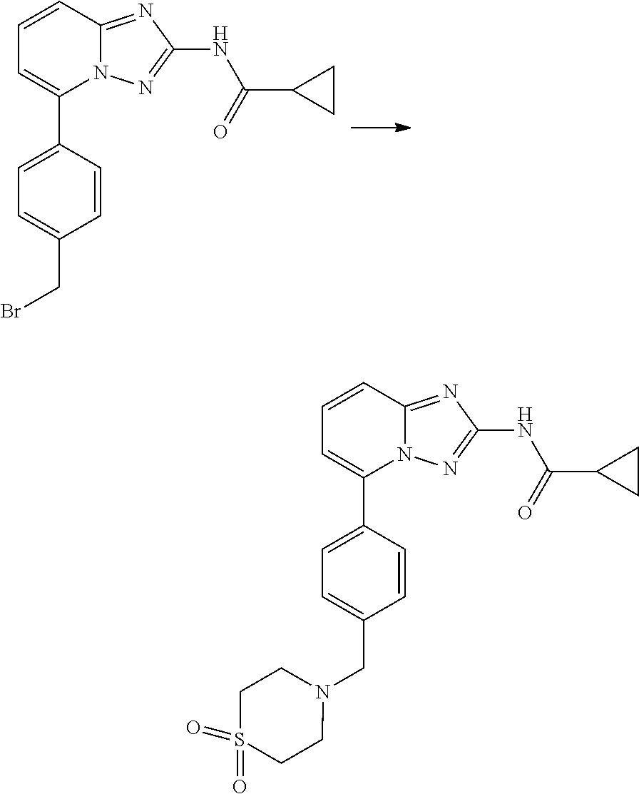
C1=CC=C(C2=CC=C(CBr)C=C2)N2C1=NC(NC(=O)C1CC1)=N2.C1=CC=C(C2=CC=C(CN3CCS(=O)(=O)CC3)C=C2)N2C1=NC(NC(=O)C1CC1)=N2
